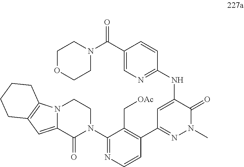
N(C1=CC(C2=C(C[OAc])C(N3CCN4C(=CC5=C4CCCC5)C3=O)=NC=C2)=NN(C)C1=O)C1=NC=C(C(N2CCOCC2)=O)C=C1
